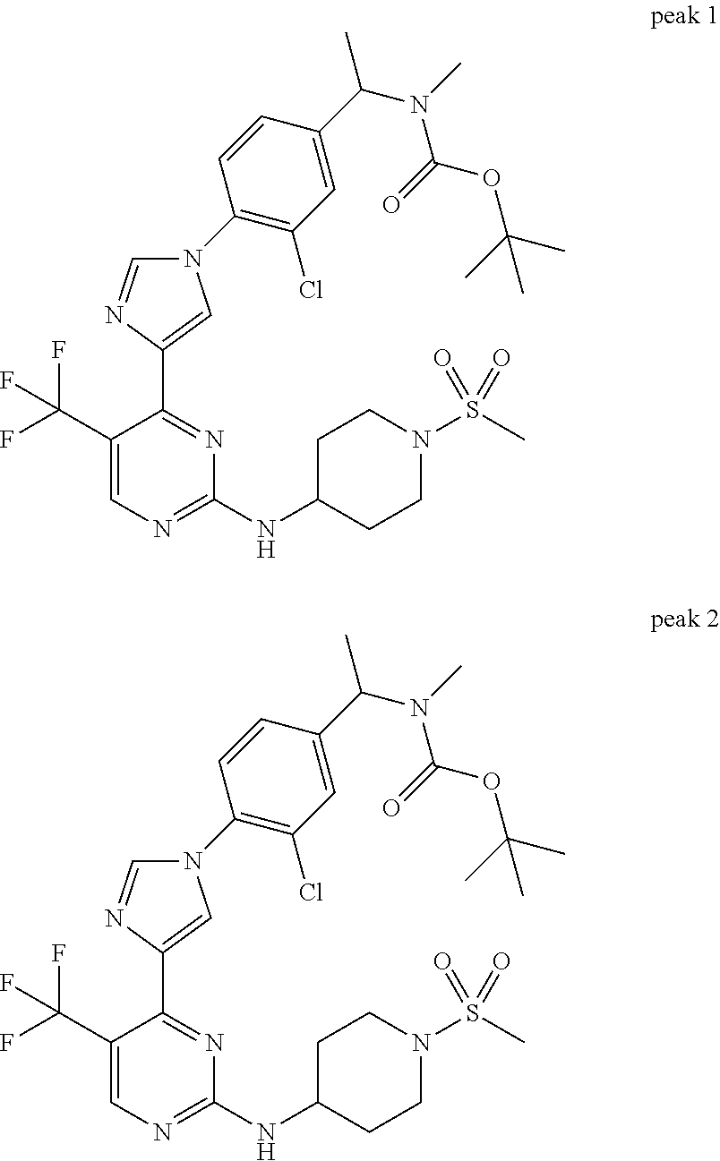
C1(NC2CCN(S(C)(=O)=O)CC2)=NC=C(C(F)(F)F)C(C2=CN(C3=C(Cl)C=C(C(N(C)C(=O)OC(C)(C)C)C)C=C3)C=N2)=N1.C1(NC2CCN(S(C)(=O)=O)CC2)=NC=C(C(F)(F)F)C(C2=CN(C3=C(Cl)C=C(C(N(C)C(=O)OC(C)(C)C)C)C=C3)C=N2)=N1
